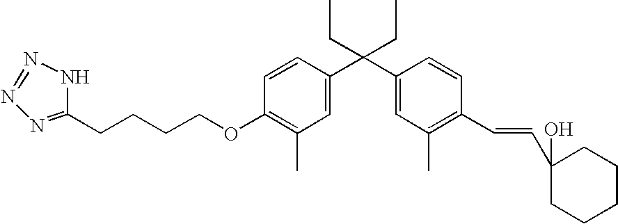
C1=CC(C(C2=CC(C)=C(C=CC3(O)CCCCC3)C=C2)(CC)CC)=CC(C)=C1OCCCCC1=NN=NN1
